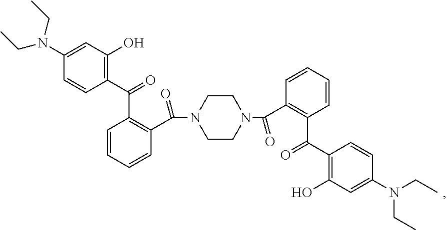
C1=C(N(CC)CC)C=CC(C(C2=C(C(N3CCN(C(C4=C(C(=O)C5=C(O)C=C(N(CC)CC)C=C5)C=CC=C4)=O)CC3)=O)C=CC=C2)=O)=C1O
